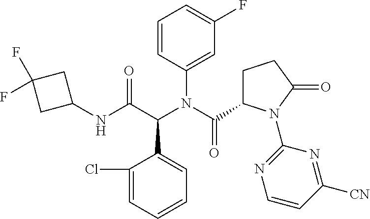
C1=C(C(C(=O)NC2CC(F)(F)C2)N(C(C2CCC(=O)N2C2=NC=CC([CN])=N2)=O)C2=CC(F)=CC=C2)C(Cl)=CC=C1
